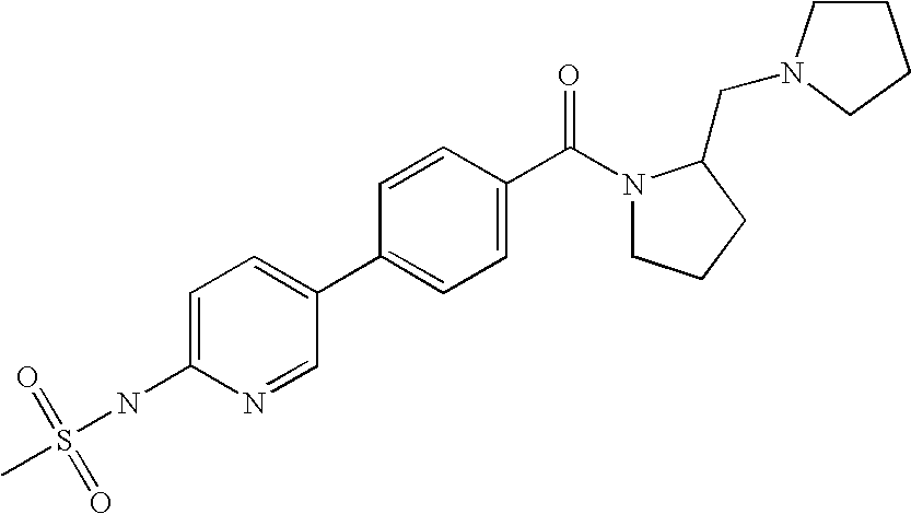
C1=C(NS(=O)(=O)C)N=CC(C2=CC=C(C(N3CCCC3CN3CCCC3)=O)C=C2)=C1
